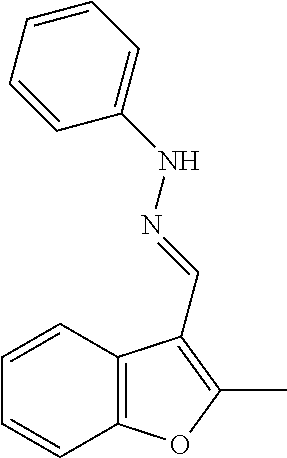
C12=C(C=CC=C1)OC(C)=C2C=NNC1=CC=CC=C1
